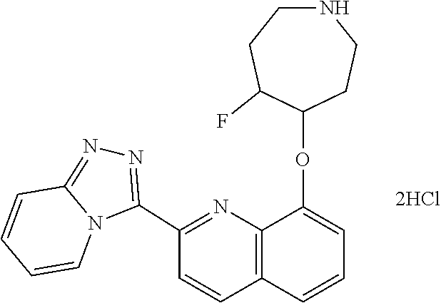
C12=NN=C(C3=NC4=C(C=C3)C=CC=C4OC3C(F)CCNCC3)N1C=CC=C2
